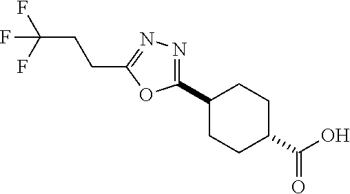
C1(C2=NN=C(CCC(F)(F)F)O2)CCC(C(O)=O)CC1
